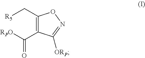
C1(C[R5])=C(C([RPO])=O)C([ORP])=NO1
